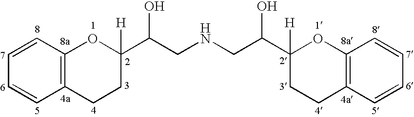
C1=CC2=C(C=C1)CCC(C(CNCC(C1([H])CCC3=C(O1)C=CC=C3)O)O)([H])O2
